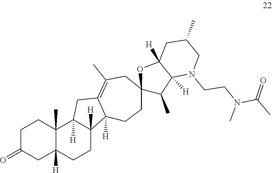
C1C(=O)CC2([H])C(C)(C1)C1([H])C([H])(CC2)C2([H])C(=C(C)CC3(CC2)C(C)C2([H])C([H])(O3)CC(C)CN2CCN(C(=O)C)C)C1
